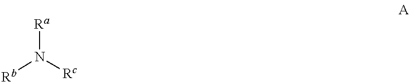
[Rb]N([Rc])[Ra]
